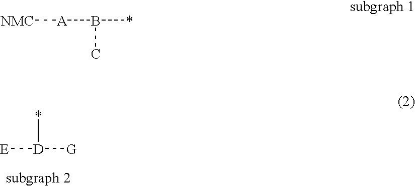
[NMC][A]B(*)C.[E][D]([G])*
